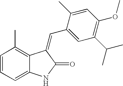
C1=CC=C2C(=C1C)C(=CC1=CC(C(C)C)=C(OC)C=C1C)C(=O)N2
